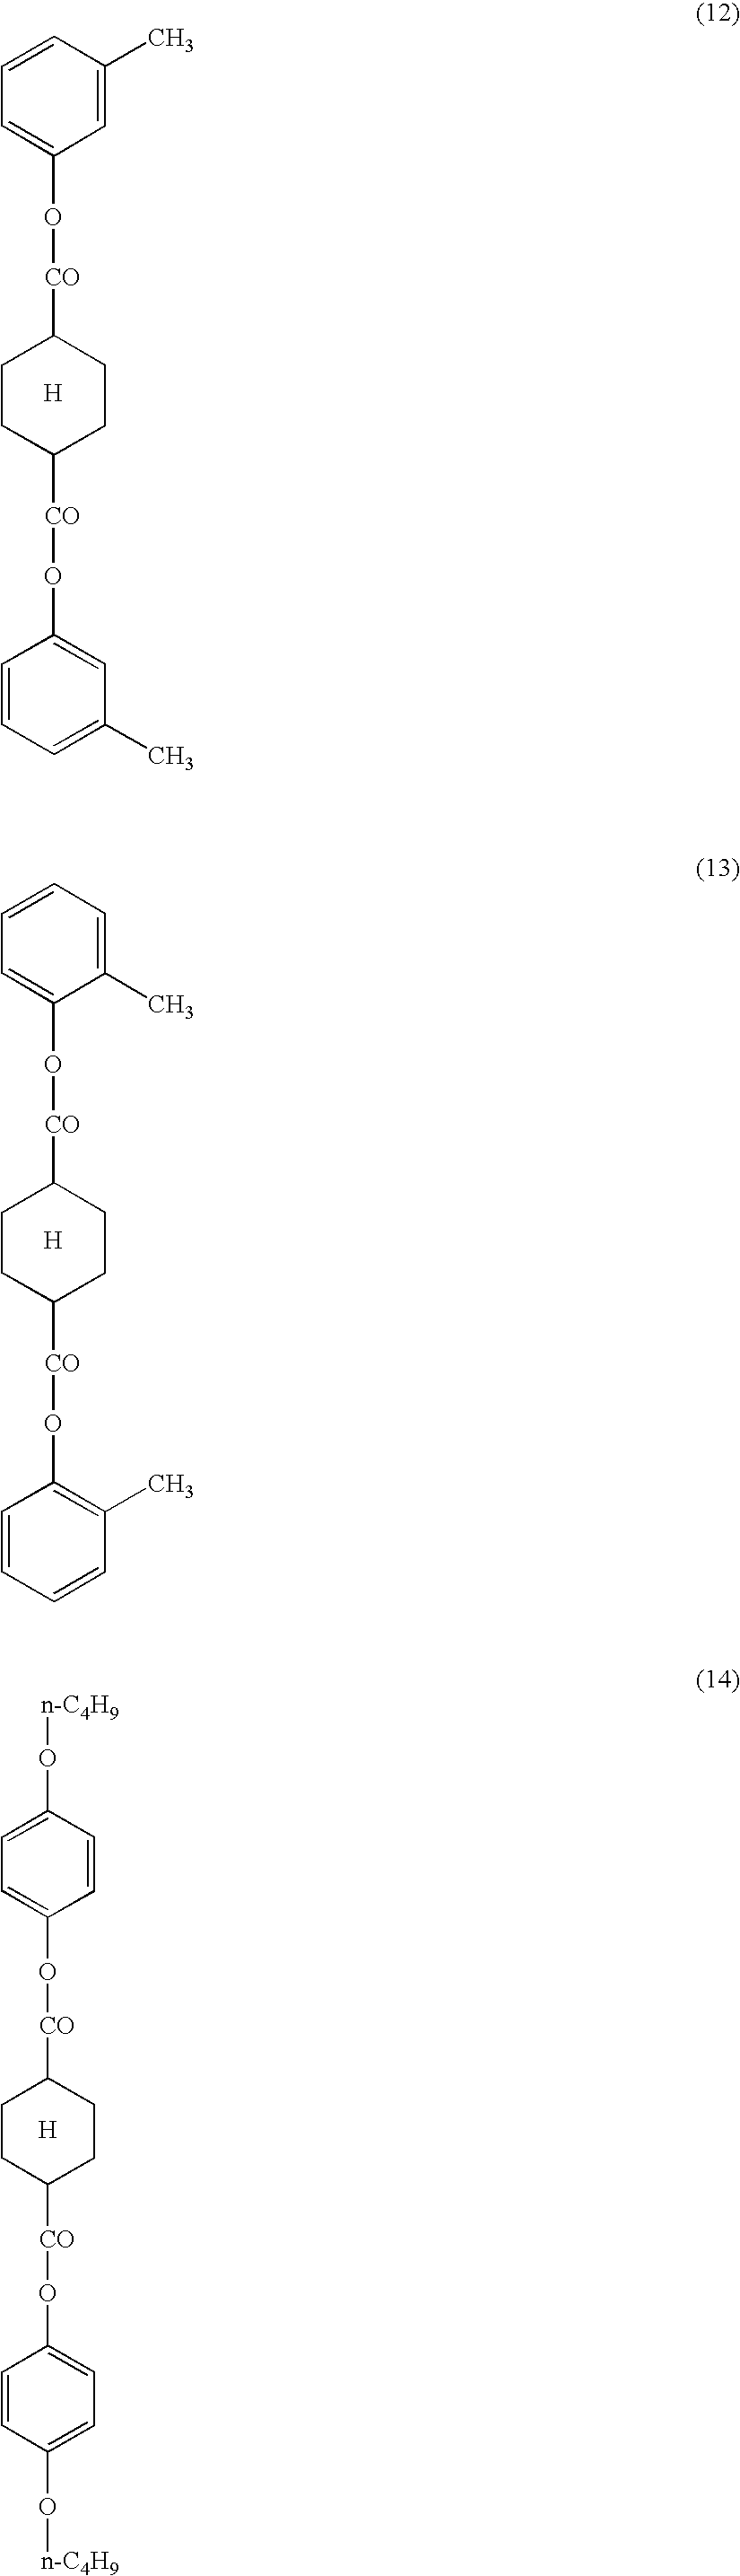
C1CC([CO]OC2=CC(C)=CC=C2)CCC1[CO]OC1=CC=CC(C)=C1.[H].C1CC([CO]OC2=C(C)C=CC=C2)CCC1[CO]OC1=CC=CC=C1C.[H].C1CC([CO]OC2=CC=C(O[n-C4H9])C=C2)CCC1[CO]OC1=CC=C(O[n-C4H9])C=C1.[H]
